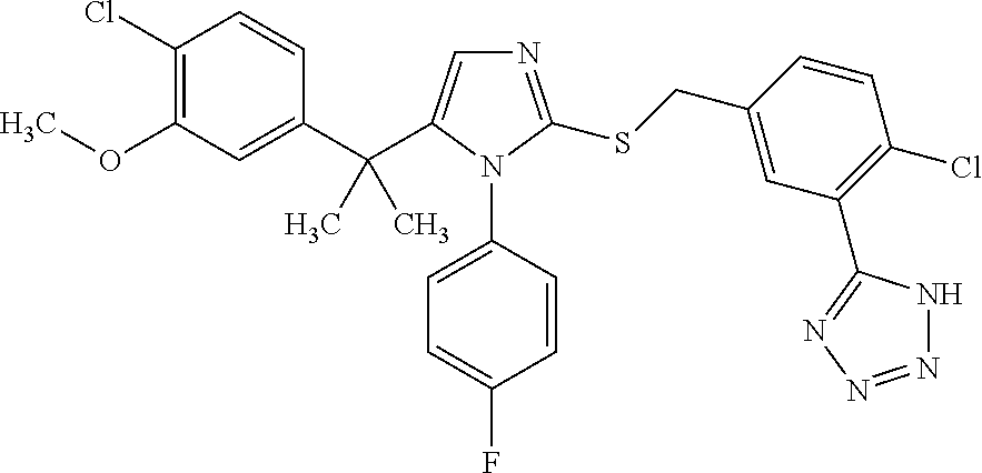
C1(Cl)=C(OC)C=C(C(C)(C)C2=CN=C(SCC3=CC(C4=NN=NN4)=C(Cl)C=C3)N2C2=CC=C(F)C=C2)C=C1
